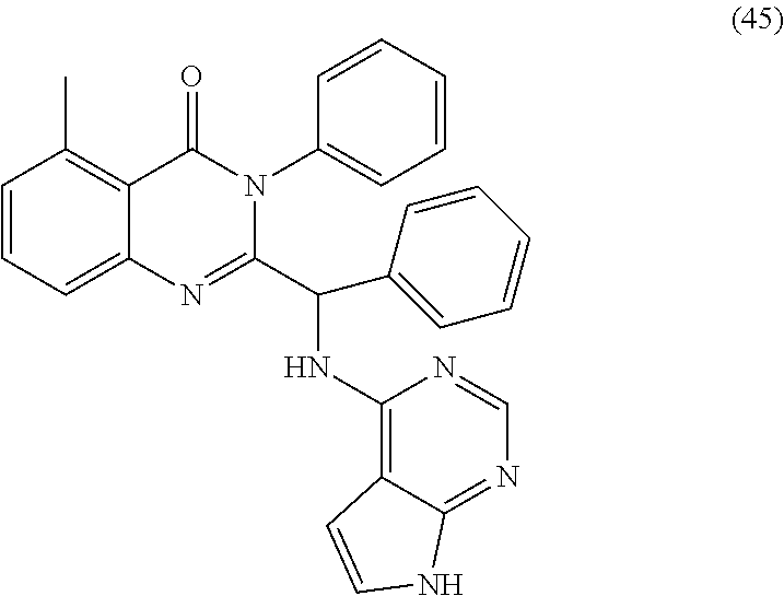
C1=CC=C2C(=C1C)C(=O)N(C1=CC=CC=C1)C(C(C1=CC=CC=C1)NC1=C3C(=NC=N1)NC=C3)=N2
